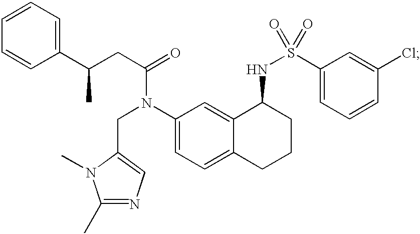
C1=CC(C(CC(=O)N(C2=CC=C3C(=C2)C(NS(=O)(C2=CC=CC(Cl)=C2)=O)CCC3)CC2=CN=C(C)N2C)C)=CC=C1
